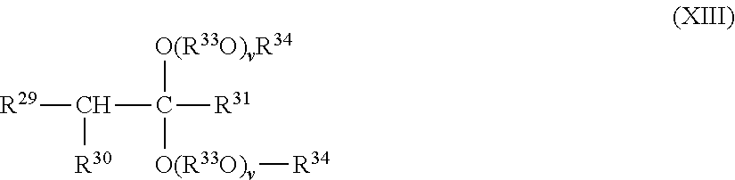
C([R30])(C([R31])([O(R33O)vR34])[O(R33O)v][R34])[R29]
